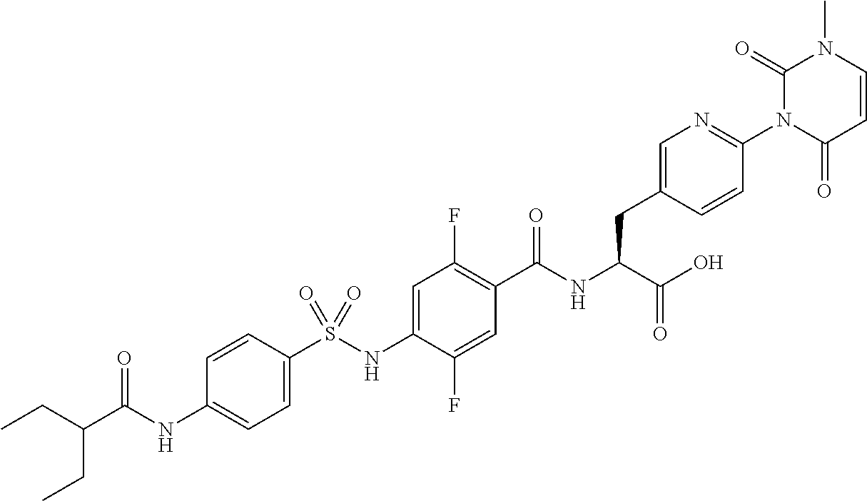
C1=C(S(NC2=CC(F)=C(C(NC(C(O)=O)CC3=CN=C(N4C(=O)C=CN(C)C4=O)C=C3)=O)C=C2F)(=O)=O)C=CC(NC(C(CC)CC)=O)=C1
